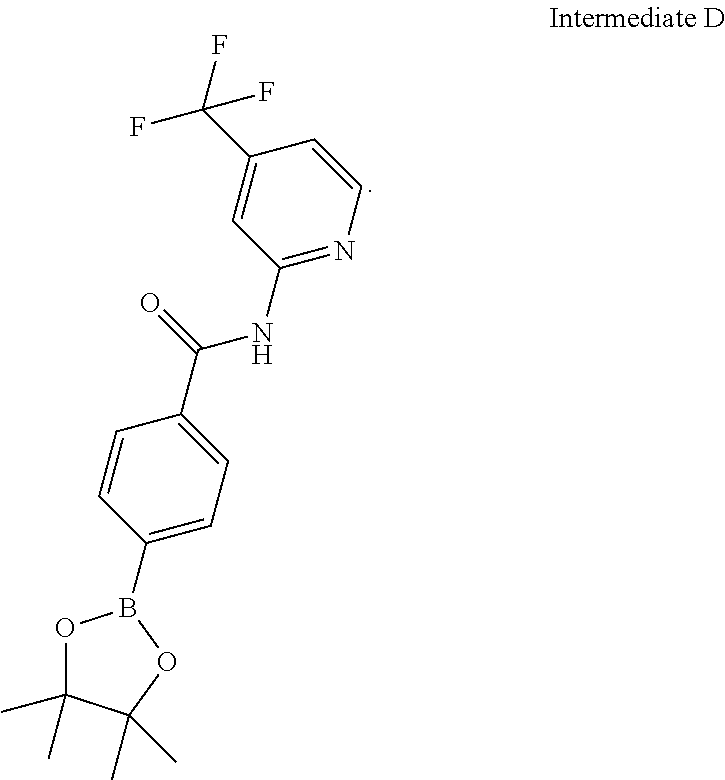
C1(B2OC(C)(C)C(C)(C)O2)=CC=C(C(=O)NC2=NC=CC(C(F)(F)F)=C2)C=C1
